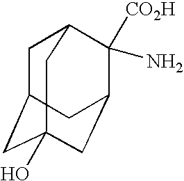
C1C2CC3(O)CC(C([CO2H])(N)C1C3)C2
